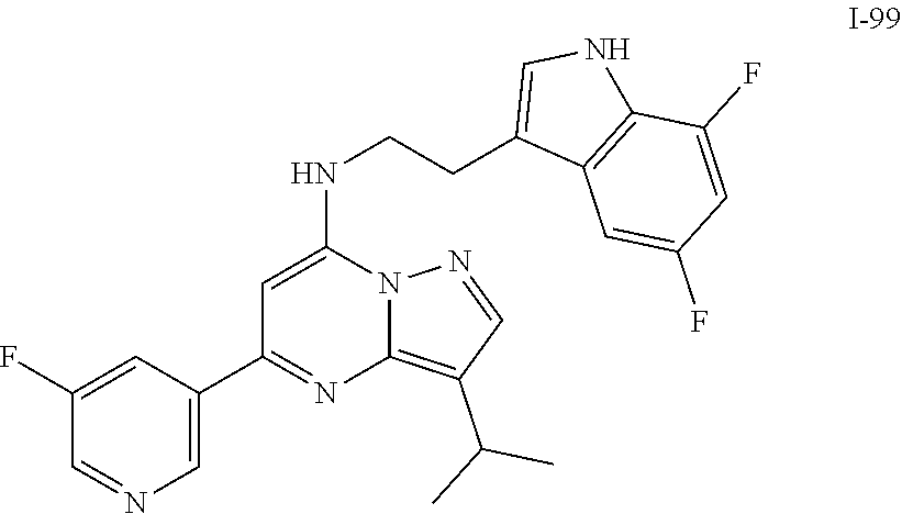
C12=C(C(C)C)C=NN1C(NCCC1=CNC3=C1C=C(F)C=C3F)=CC(C1=CN=CC(F)=C1)=N2
